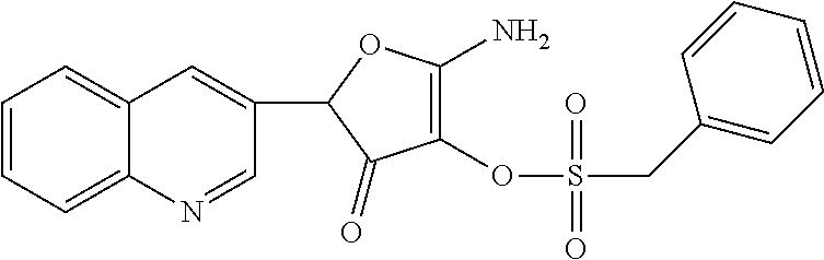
C1(=O)C(OS(CC2=CC=CC=C2)(=O)=O)=C(N)OC1C1=CC2=CC=CC=C2N=C1
